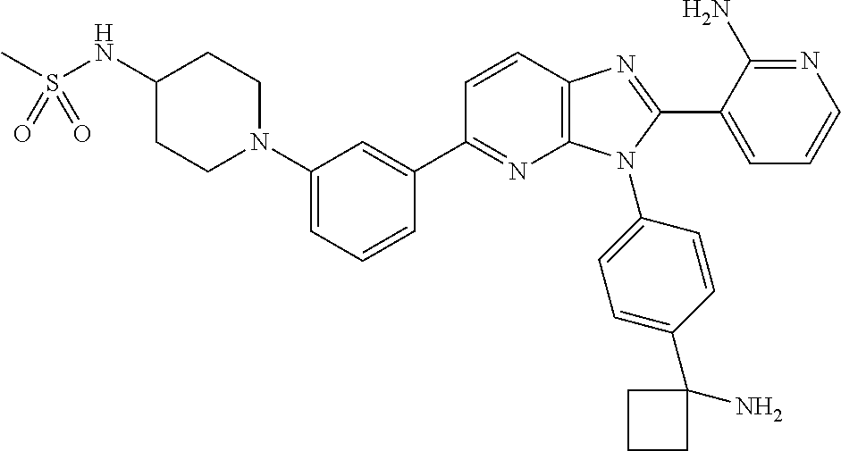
C12=C(C=CC(C3=CC(N4CCC(NS(C)(=O)=O)CC4)=CC=C3)=N1)N=C(C1=CC=CN=C1N)N2C1=CC=C(C2(N)CCC2)C=C1
